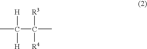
CC(C([R3])(C)[R4])([H])[H]
